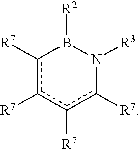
c1([R7])c([R7])c([R7])c([R7])N([R3])B1[R2]
